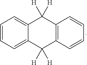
C1=CC=C2C(=C1)C([H])([H])C1=C(C2([H])[H])C=CC=C1
